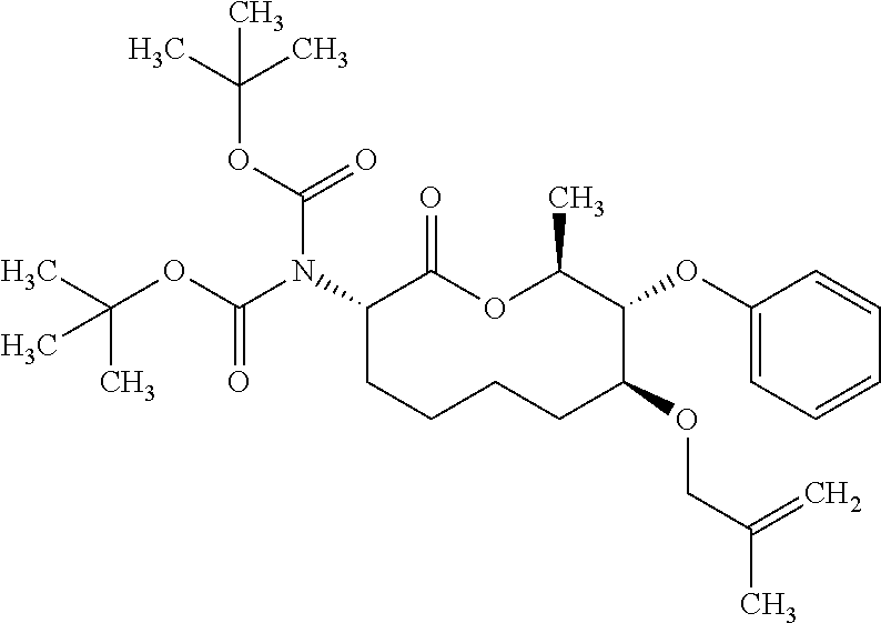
C1(N(C(OC(C)(C)C)=O)C(OC(C)(C)C)=O)CCCCC(OCC(C)=C)C(OC2=CC=CC=C2)C(C)OC1=O
